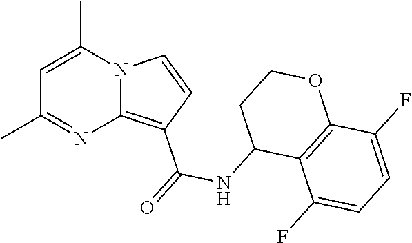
C1(C)=NC2=C(C(=O)NC3C4=C(OCC3)C(F)=CC=C4F)C=CN2C(C)=C1
